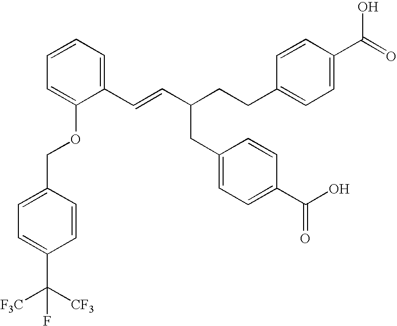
C1(C=CC(CC2=CC=C(C(=O)O)C=C2)CCC2=CC=C(C(O)=O)C=C2)=CC=CC=C1OCC1=CC=C(C([CF3])([F3C])F)C=C1
